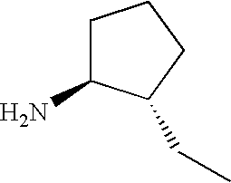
C1C(N)C(CC)CC1
